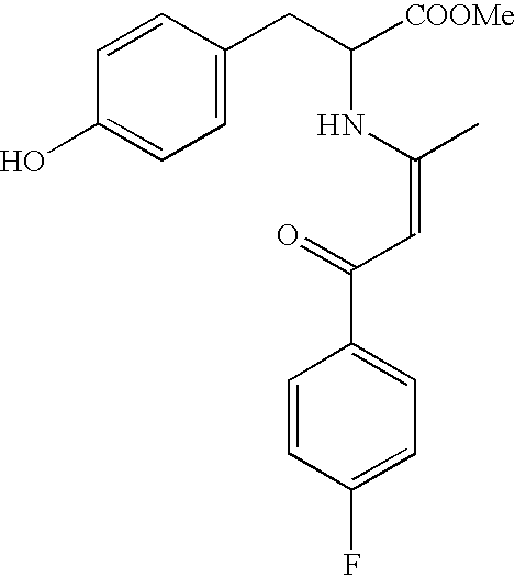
C1=CC(O)=CC=C1CC([COOMe])NC(C)=CC(=O)C1=CC=C(F)C=C1
